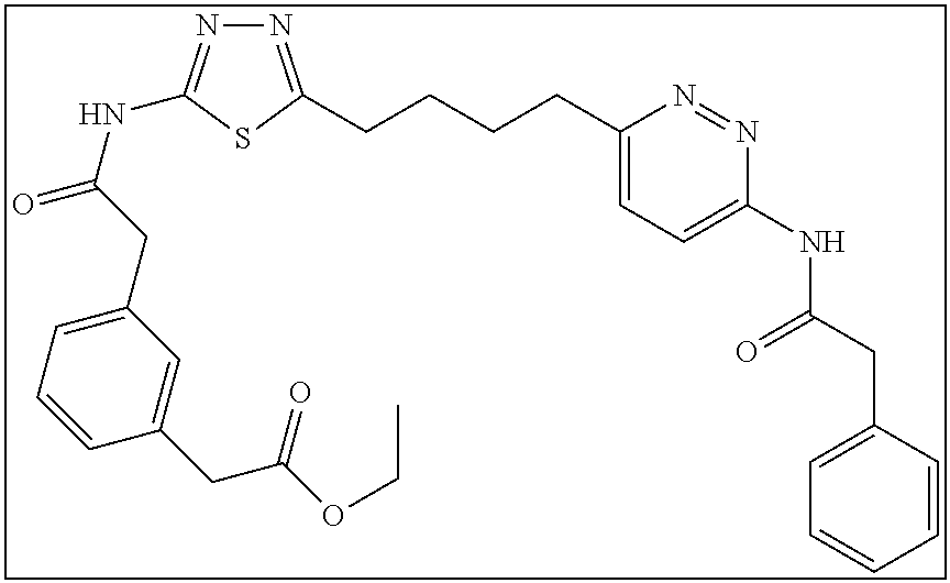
N1=C(CCCCC2=CC=C(NC(CC3=CC=CC=C3)=O)N=N2)SC(NC(=O)CC2=CC=CC(CC(OCC)=O)=C2)=N1
